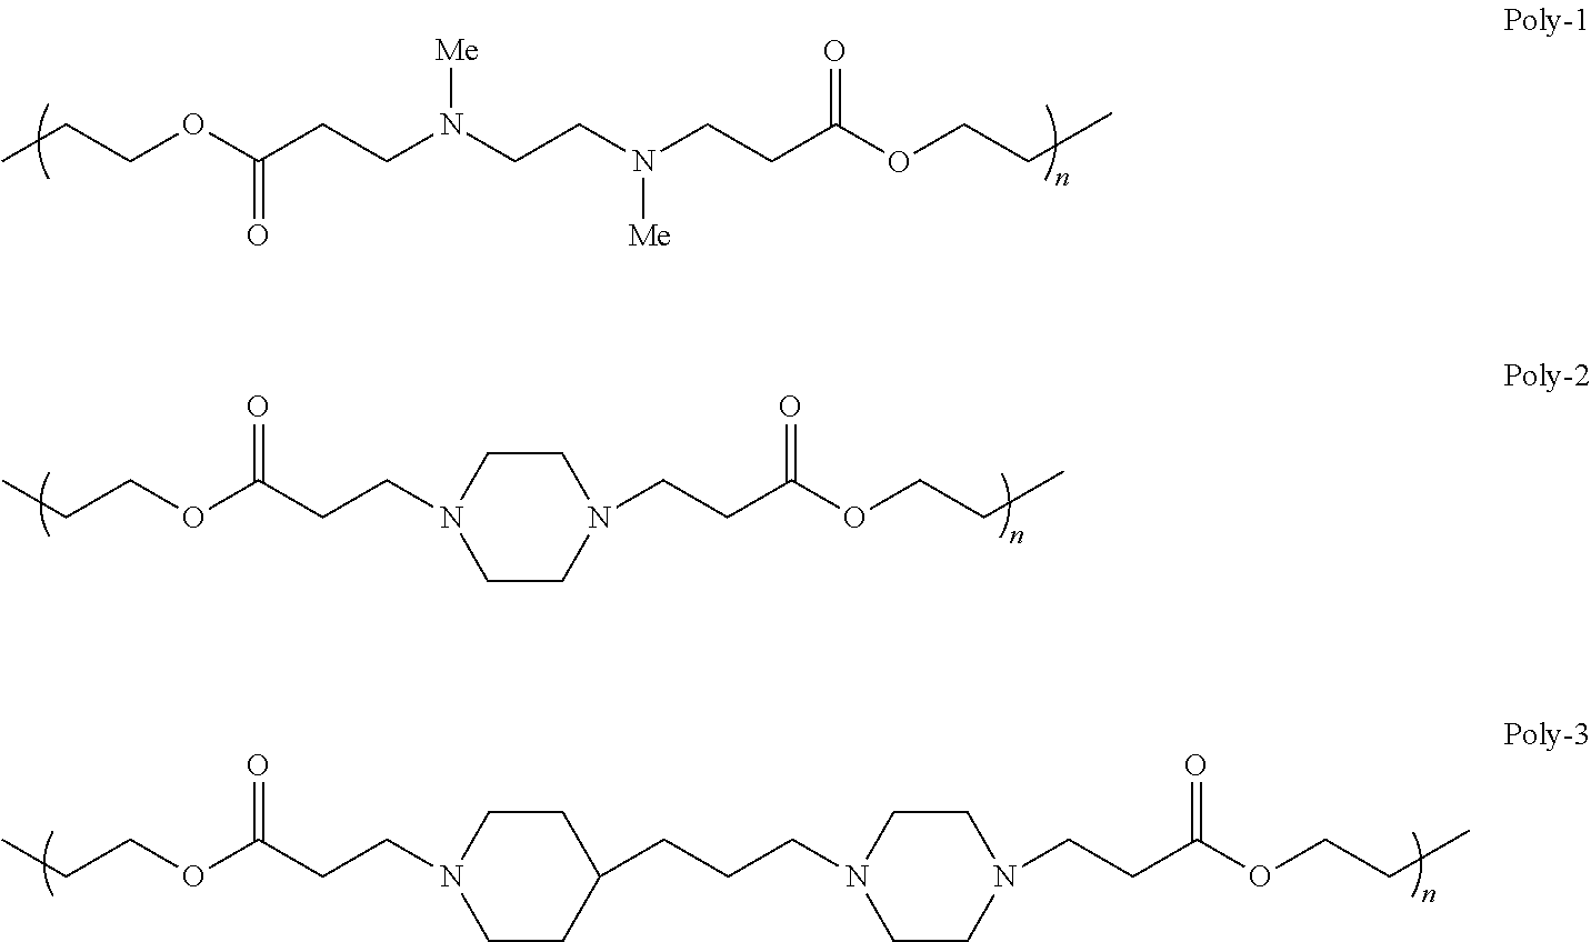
CCCOC(=O)CCN(CCN(CCC(OCCC)=O)[Me])[Me].CCCOC(CCN1CCN(CCC(OCCC)=O)CC1)=O.CCCOC(CCN1CCC(CCCN2CCN(CCC(OCCC)=O)CC2)CC1)=O
